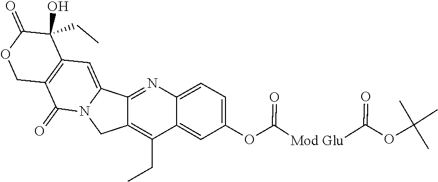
C1=C2C(=CC(OC([Mod Glu]C(OC(C)(C)C)=O)=O)=C1)C(CC)=C1C(=N2)C2=CC3=C(C(=O)N2C1)COC(=O)C3(CC)O
